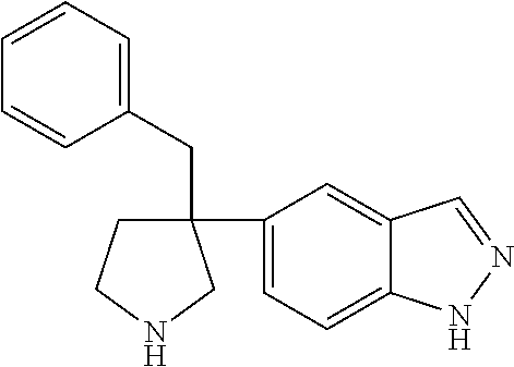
C1CNCC1(C1=CC=C2C(=C1)C=NN2)CC1=CC=CC=C1
